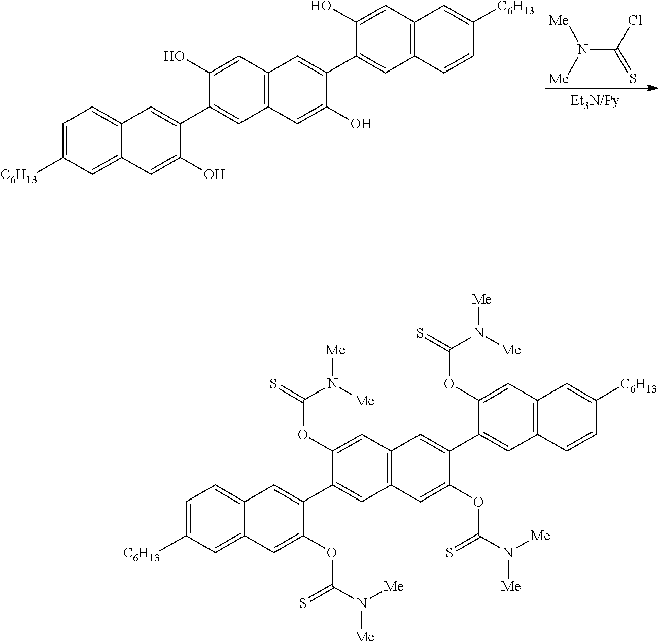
C1=C([C6H13])C=C2C(=C1)C=C(C1=CC3=C(C=C1OC(N([Me])[Me])=S)C=C(C1=CC4=C(C=C1OC(N([Me])[Me])=S)C=C([C6H13])C=C4)C(OC(=S)N([Me])[Me])=C3)C(OC(N([Me])[Me])=S)=C2.C1=C([C6H13])C=C2C(=C1)C=C(C1=CC3=C(C=C1O)C=C(C1=CC4=C(C=C1O)C=C([C6H13])C=C4)C(O)=C3)C(O)=C2.N(C(Cl)=S)([Me])[Me]
